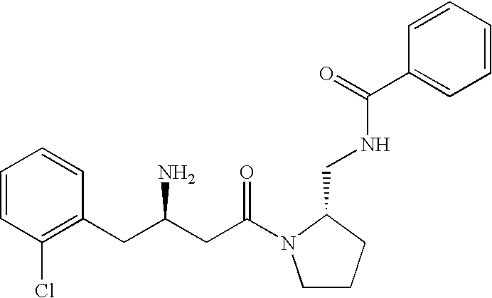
C1=CC(Cl)=C(CC(N)CC(=O)N2CCCC2CNC(=O)C2=CC=CC=C2)C=C1
